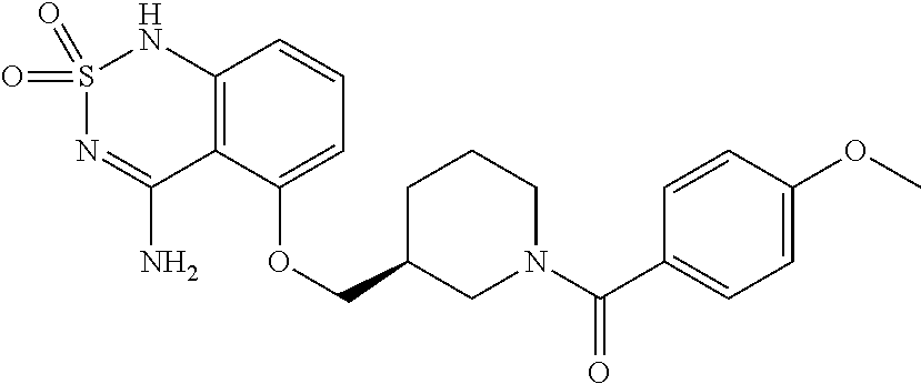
C12=C(C(OCC3CN(C(C4=CC=C(OC)C=C4)=O)CCC3)=CC=C1)C(N)=NS(=O)(=O)N2
